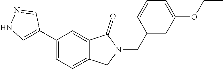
C1(CN2C(=O)C3=CC(C4=CNN=C4)=CC=C3C2)=CC(OCC)=CC=C1
